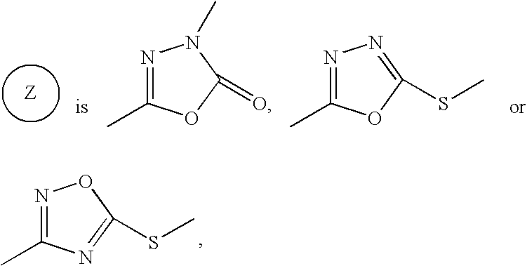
N1=C(C)OC(=O)N1C.N1=C(C)OC(SC)=N1.N1=C(C)N=C(SC)O1
